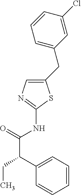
C1(CC2=CC=CC(Cl)=C2)=CN=C(NC(C(C2=CC=CC=C2)CC)=O)S1
